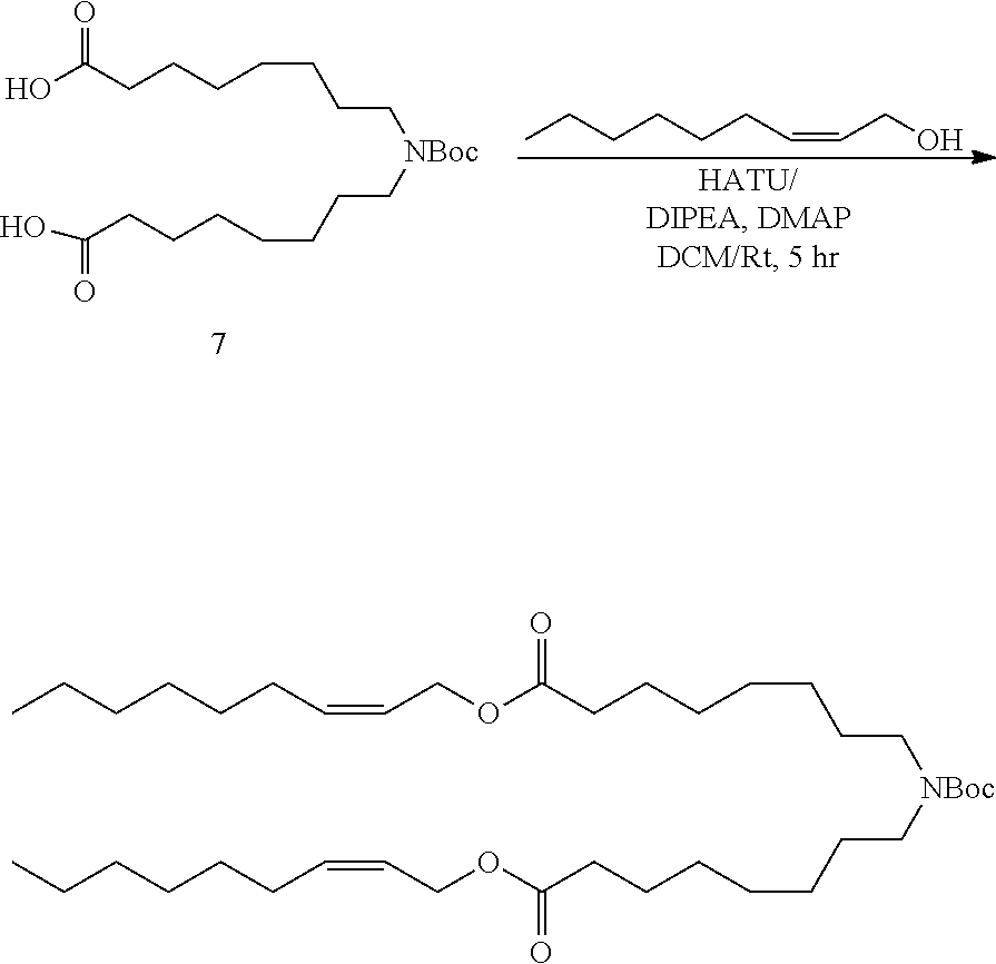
OC(CCCCCCC[NBoc]CCCCCCCC(=O)O)=O.CCCCCCC=CCO.O(C(CCCCCCC[NBoc]CCCCCCCC(=O)OCC=CCCCCCC)=O)CC=CCCCCCC
